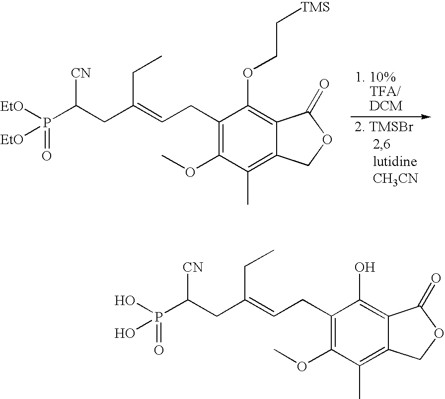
C1(CC=C(CC(P(=O)([EtO])[EtO])[CN])CC)=C(OC)C(C)=C2C(=C1OCC[TMS])C(=O)OC2.C1(CC=C(CC(P(=O)(O)O)[CN])CC)=C(OC)C(C)=C2C(=C1O)C(=O)OC2
